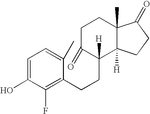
C1=C(O)C(F)=C(CCC2([H])C(=O)CCC3(C)C2([H])CCC3=O)C(C)=C1
